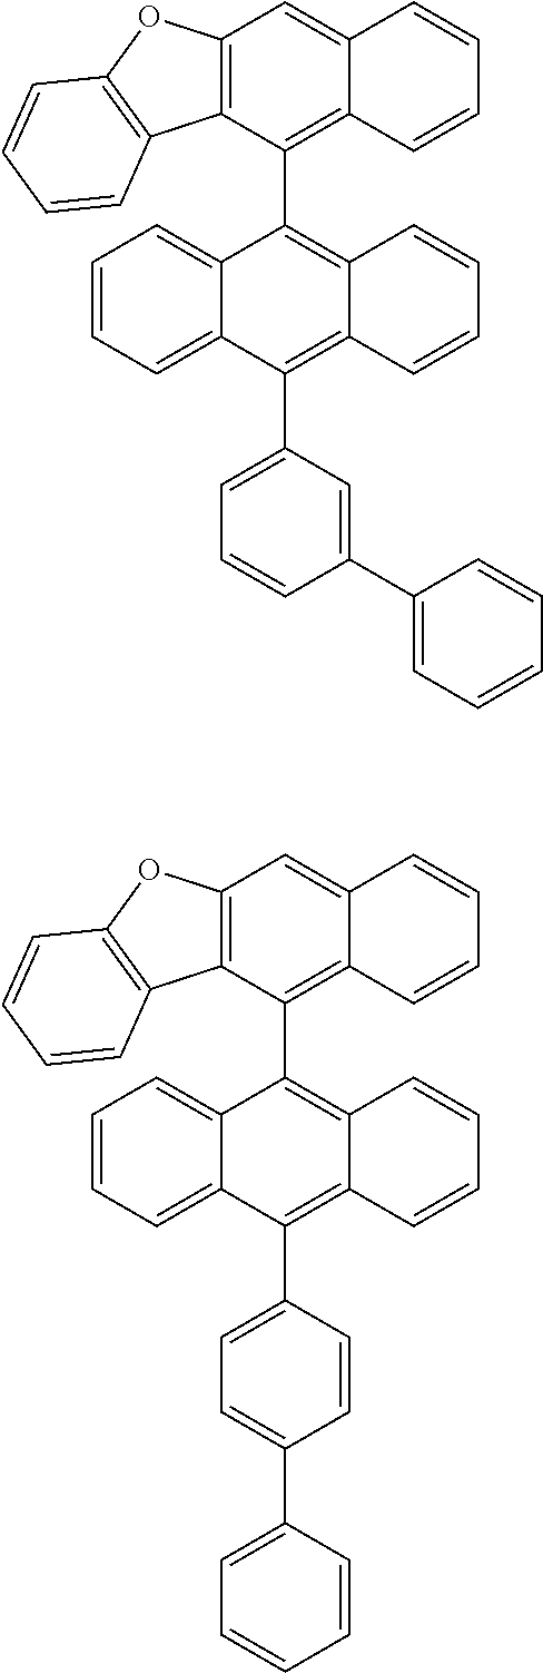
C1(C2=C3C(=CC4=C2C2=C(O4)C=CC=C2)C=CC=C3)=C2C(=C(C3=CC=C(C4=CC=CC=C4)C=C3)C3=CC=CC=C13)C=CC=C2.C1(C2=C3C(=CC4=C2C2=C(O4)C=CC=C2)C=CC=C3)=C2C(=C(C3=CC=CC(C4=CC=CC=C4)=C3)C3=CC=CC=C13)C=CC=C2
